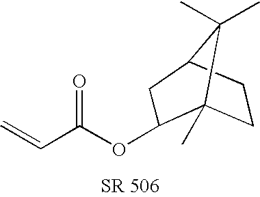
O=C(OC1CC2CCC1(C)C2(C)C)C=C
